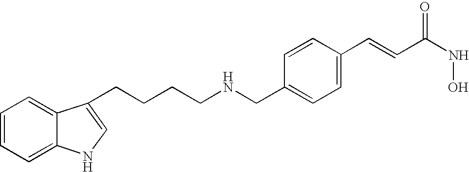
C(CNCC1=CC=C(C=CC(=O)NO)C=C1)CCC1=CNC2=CC=CC=C21
